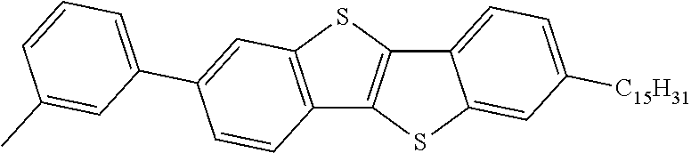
C12=C(SC3=C1SC1=CC([C15H31])=CC=C31)C=C(C1=CC=CC(C)=C1)C=C2
